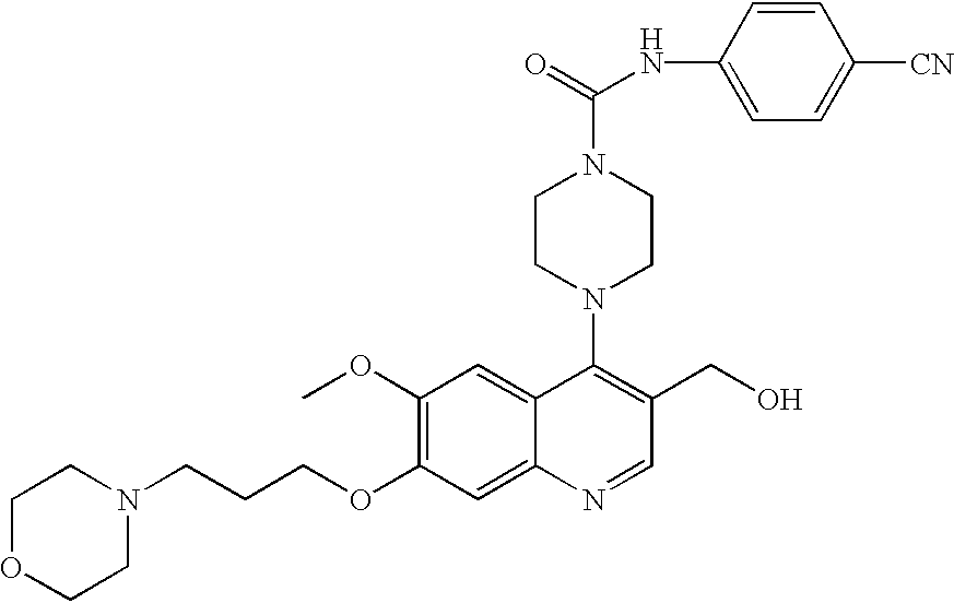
C1(OC)=C(OCCCN2CCOCC2)C=C2C(=C1)C(N1CCN(C(=O)NC3=CC=C([CN])C=C3)CC1)=C(CO)C=N2
